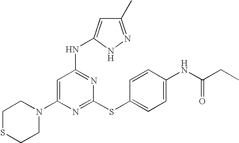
C1SCCN(C2=CC(NC3=CC(C)=NN3)=NC(SC3=CC=C(NC(=O)CC)C=C3)=N2)C1
